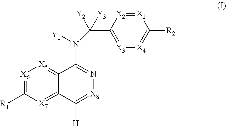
[X1]1=[X2]C(C([Y2])([Y3])N([Y1])C2=N[X8]=C([H])C3=[X7]C([R1])=[X6][X5]=C23)=[X3][X4]=C1[R2]
